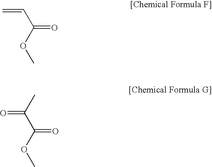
C=CC(=O)OC.O=C(C)C(OC)=O
